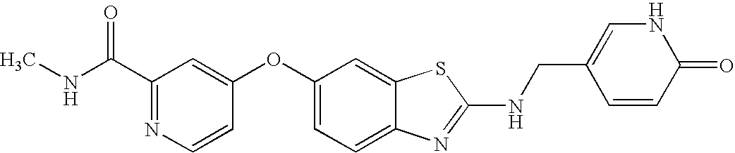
N1=C(C(=O)NC)C=C(OC2=CC=C3C(=C2)SC(NCC2=CNC(=O)C=C2)=N3)C=C1
